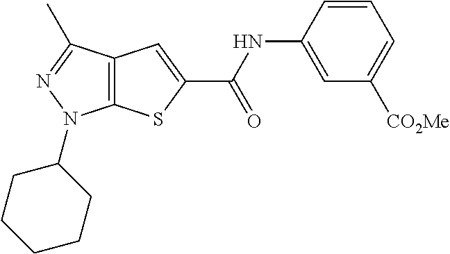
C12=C(C(C)=NN1C1CCCCC1)C=C(C(NC1=CC([CO2Me])=CC=C1)=O)S2
